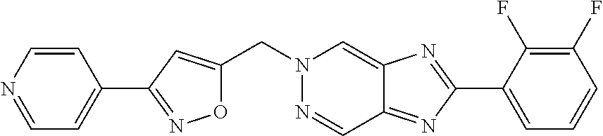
O1C(CN2N=CC3=NC(C4=CC=CC(F)=C4F)=NC3=C2)=CC(C2=CC=NC=C2)=N1
